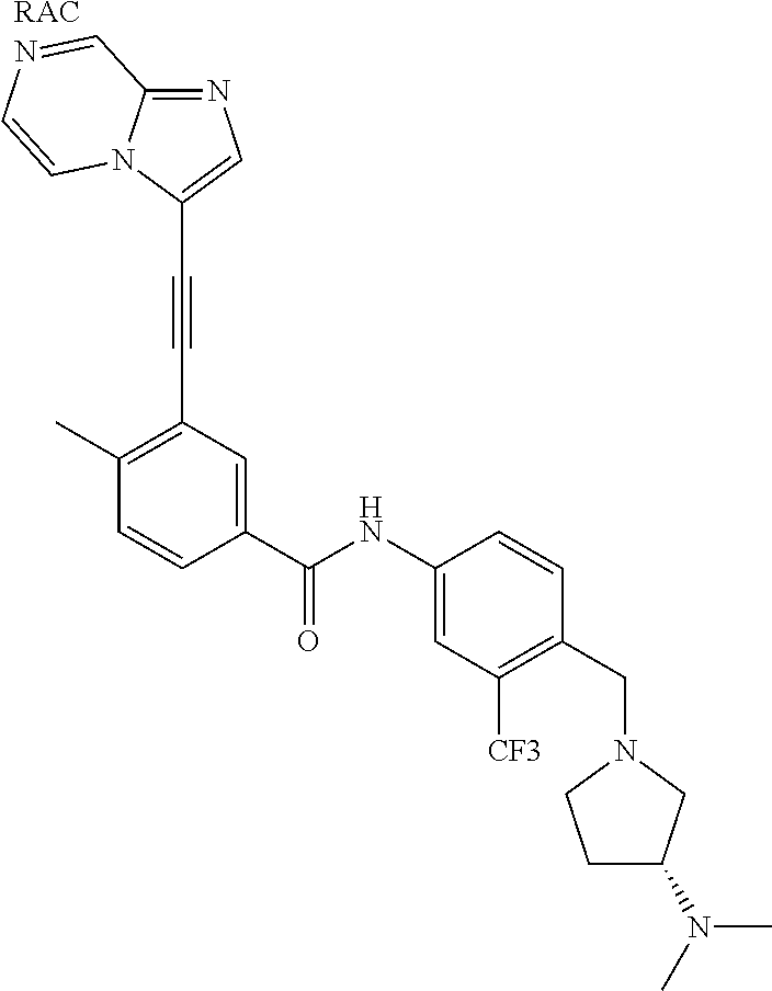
C1=CC(C(NC2=CC([CF3])=C(CN3CCC(N(C)C)C3)C=C2)=O)=CC(C#CC2=CN=C3N2C=CN=C3)=C1C.[RAC]
